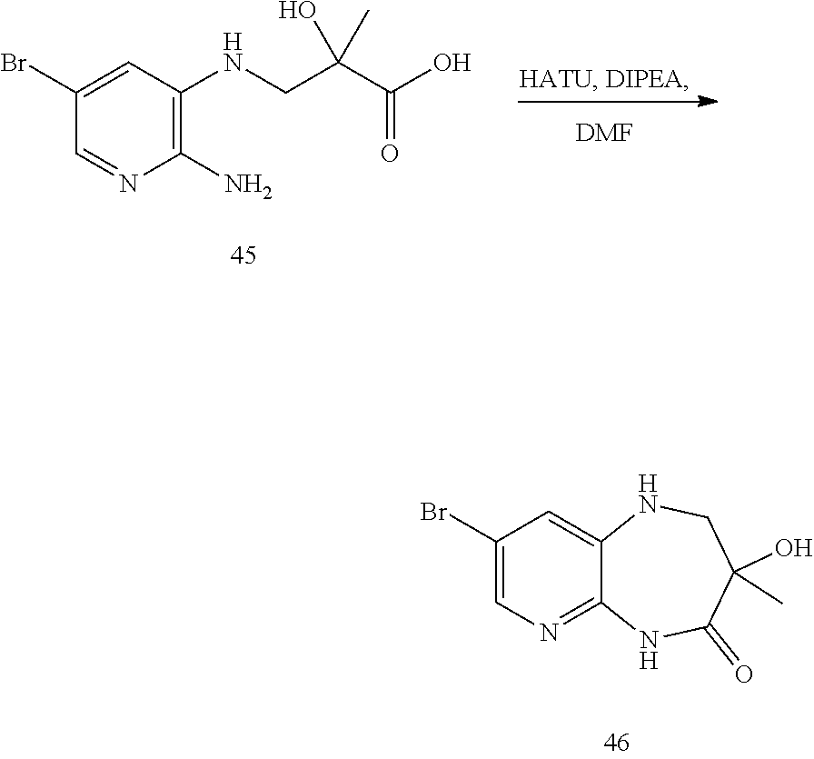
C1(Br)=CN=C2C(=C1)NCC(O)(C)C(=O)N2.C1=NC(N)=C(NCC(C(=O)O)(O)C)C=C1Br.[DMF]
